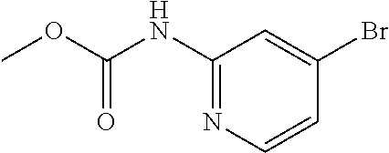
C1(NC(OC)=O)=NC=CC(Br)=C1
